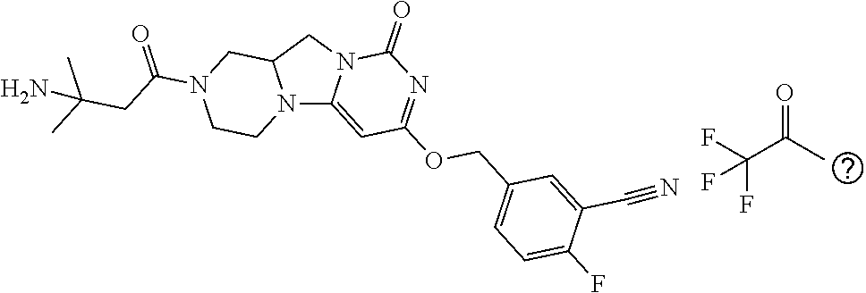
N12C3=CC(OCC4=CC=C(F)C(C#N)=C4)=NC(=O)N3CC1CN(C(=O)CC(C)(C)N)CC2.O=C(C)C(F)(F)F
